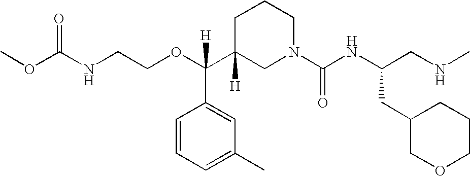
C1C(C(OCCNC(OC)=O)([H])C2=CC(C)=CC=C2)([H])CN(C(NC(CNC)CC2COCCC2)=O)CC1
